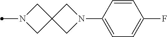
C1=CC(N2CC3(C2)CN(C)C3)=CC=C1F
